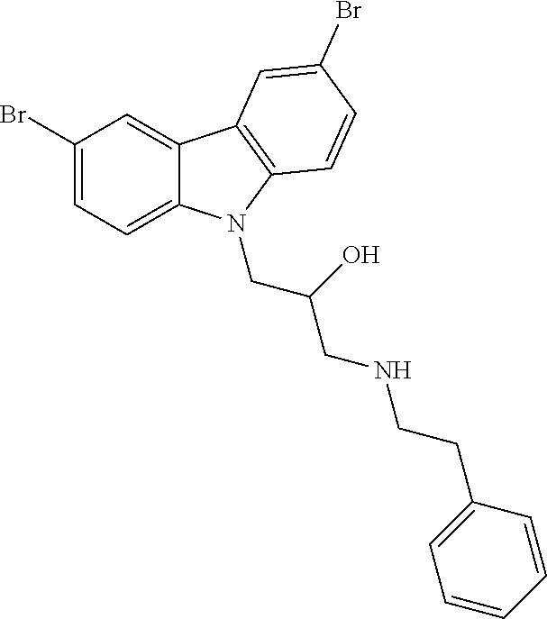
C1(Br)=CC=C2C(=C1)C1=C(C=CC(Br)=C1)N2CC(O)CNCCC1=CC=CC=C1
